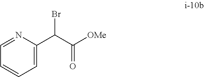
C1=NC(C(C([OMe])=O)Br)=CC=C1
